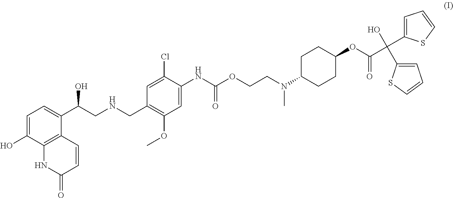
C1=C(O)C2=C(C(C(CNCC3=C(OC)C=C(NC(OCCN(C4CCC(OC(C(O)(C5=CC=CS5)C5=CC=CS5)=O)CC4)C)=O)C(Cl)=C3)O)=C1)C=CC(=O)N2
